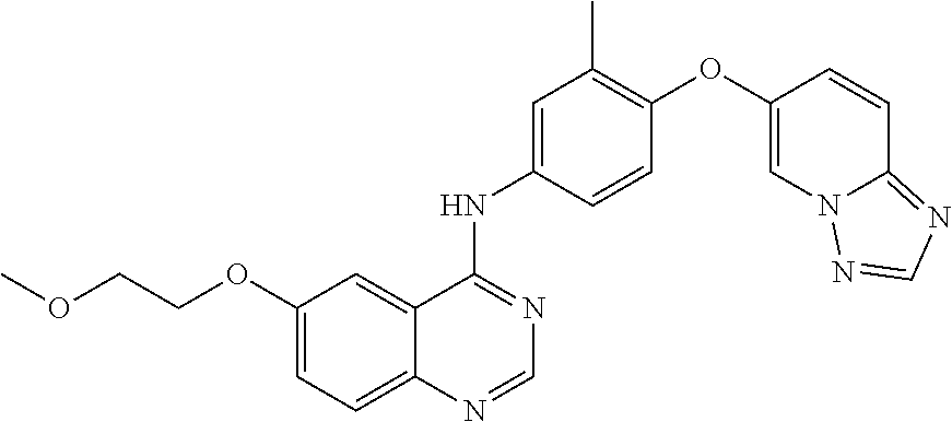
C1(OC2=C(C)C=C(NC3=NC=NC4=CC=C(OCCOC)C=C34)C=C2)=CN2C(=NC=N2)C=C1
